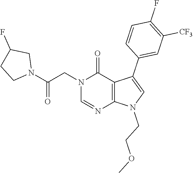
N1(CC(N2CCC(F)C2)=O)C=NC2=C(C1=O)C(C1=CC([CF3])=C(F)C=C1)=CN2CCOC
